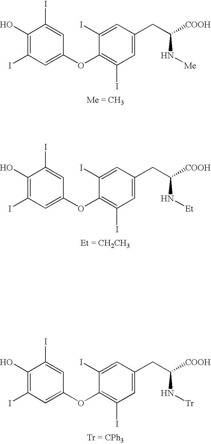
C1(O)=C(I)C=C(OC2=C(I)C=C(CC([COOH])N[Me])C=C2I)C=C1I.C1(O)=C(I)C=C(OC2=C(I)C=C(CC([COOH])N[Et])C=C2I)C=C1I.C1(O)=C(I)C=C(OC2=C(I)C=C(CC([COOH])N[Tr])C=C2I)C=C1I
